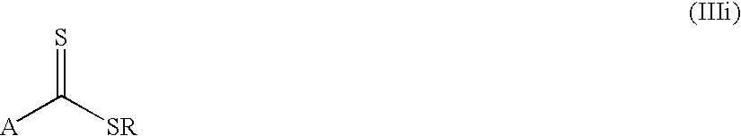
[A]C([SR])=S
